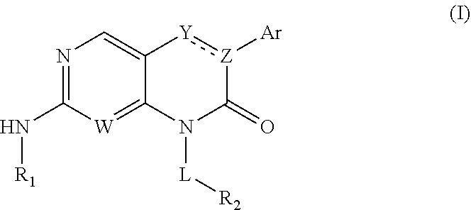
N1=C(N[R1])[W]=C2C(=C1)[Y]:[Z]([Ar])C(=O)N2[L][R2]
